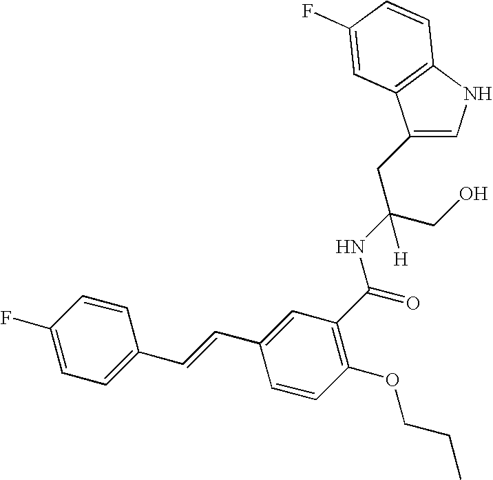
C1(CC(CO)(NC(=O)C2=C(OCCC)C=CC(C=CC3=CC=C(F)C=C3)=C2)[H])=CNC2=C1C=C(F)C=C2
